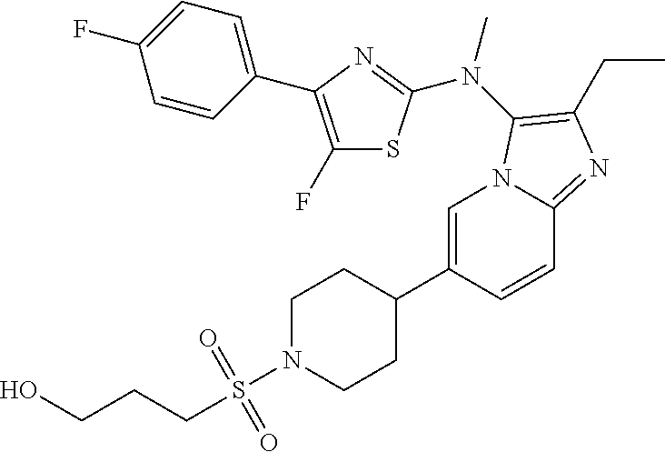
C1=C(C2CCN(S(CCCO)(=O)=O)CC2)C=CC2=NC(CC)=C(N(C)C3=NC(C4=CC=C(F)C=C4)=C(F)S3)N12
